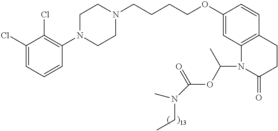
C1(Cl)=CC=CC(N2CCN(CCCCOC3=CC4=C(C=C3)CCC(=O)N4C(OC(N(CC)C)=O)C)CC2)=C1Cl
